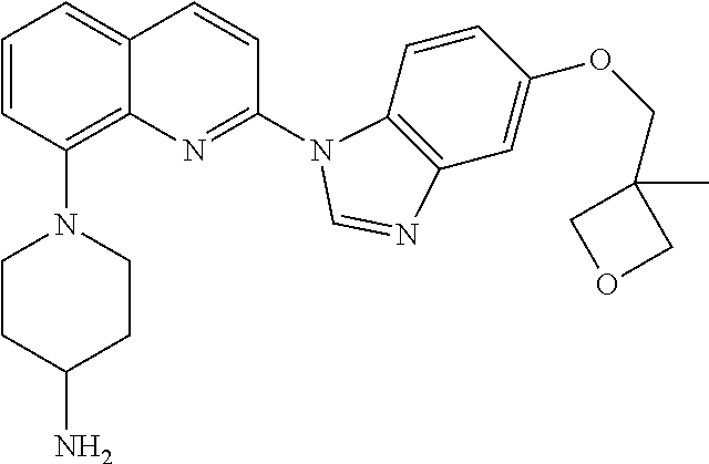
C1=CC(N2CCC(N)CC2)=C2C(=C1)C=CC(N1C3=C(C=C(OCC4(C)COC4)C=C3)N=C1)=N2
